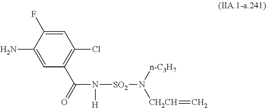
C1=C(F)C(N)=CC(C(=O)N([H])[SO2]N([CH2CH]=C)[n-C3H7])=C1Cl
